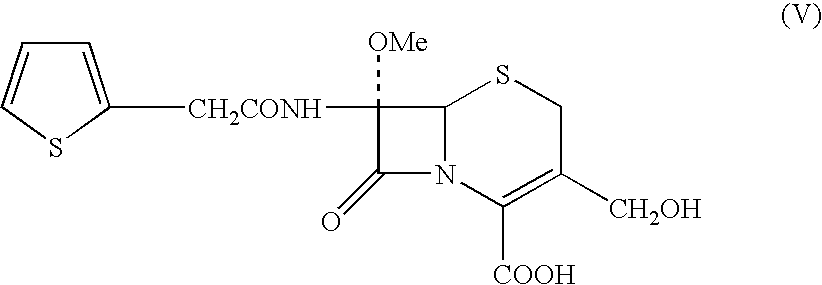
C1=C([CH2CONH]C2([OMe])C(=O)N3C2SCC([CH2OH])=C3[COOH])SC=C1
